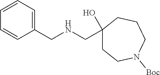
C(C1=CC=CC=C1)NCC1(O)CCN([Boc])CCC1
